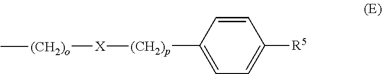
C1=C([(CH2)p][X][(CH2)o]C)C=CC([R5])=C1
